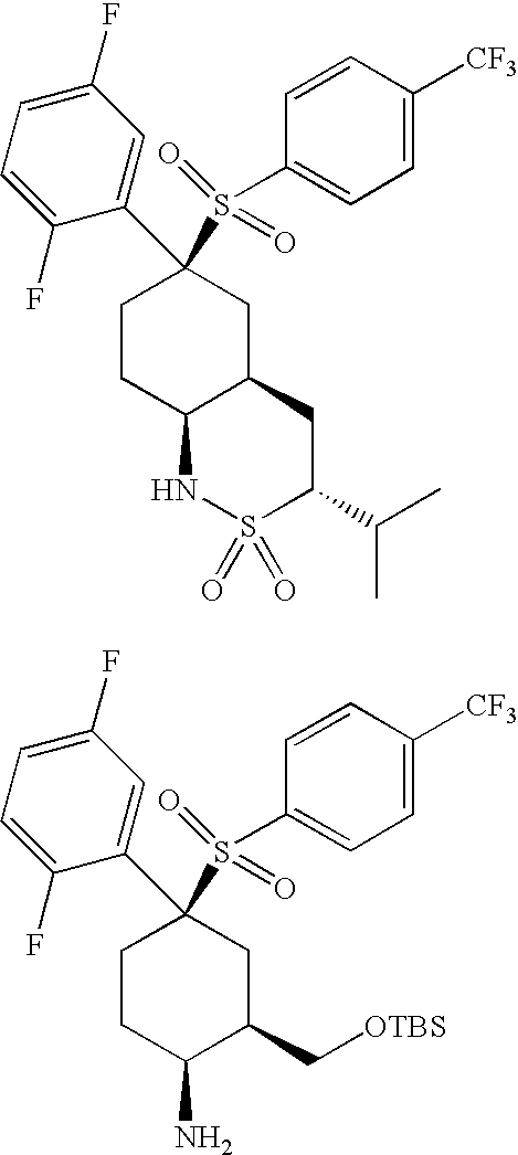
C1CC(N)C(C[OTBS])CC1(C1=CC(F)=CC=C1F)S(C1=CC=C([CF3])C=C1)(=O)=O.C1CC2C(CC1(C1=CC(F)=CC=C1F)S(C1=CC=C([CF3])C=C1)(=O)=O)CC(C(C)C)S(=O)(=O)N2
